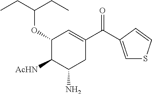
C1(OC(CC)CC)C([AcHN])C(N)CC(C(=O)C2=CSC=C2)=C1
